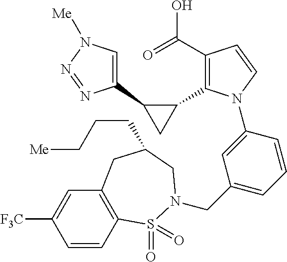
C1(C2CC2C2=C(C(=O)O)C=CN2C2=CC(CN3S(=O)(=O)C4=C(C=C([F3C])C=C4)CC(CCC[Me])C3)=CC=C2)=CN([Me])N=N1
